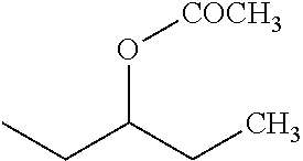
CCC(CC)O[COCH3]
